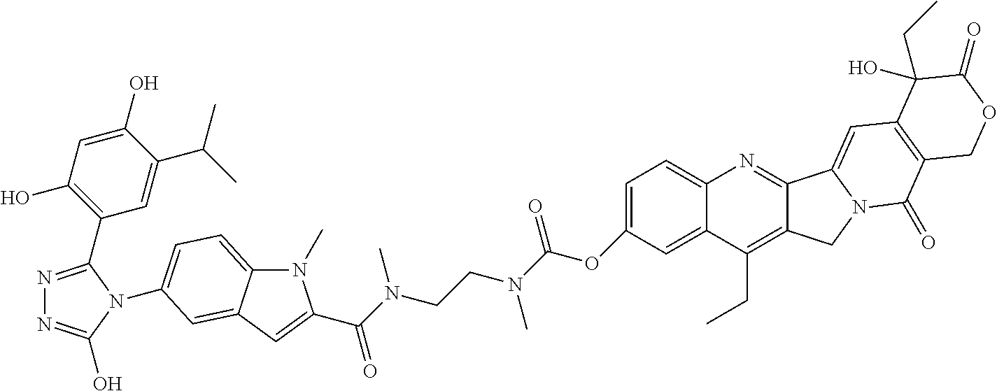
C1(O)=CC(O)=C(C2=NN=C(O)N2C2=CC=C3N(C)C(C(=O)N(C)CCN(C(OC4=CC=C5C(=C4)C(CC)=C4C(=N5)C5=CC6=C(C(=O)N5C4)COC(=O)C6(O)CC)=O)C)=CC3=C2)C=C1C(C)C
